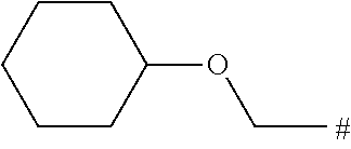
C1CC(OCC)CCC1
